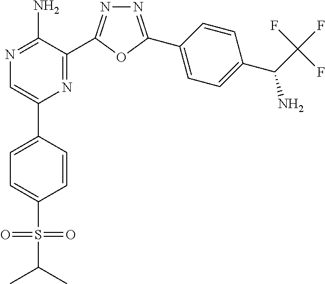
N1=C(C2=CC=C(C(C(F)(F)F)N)C=C2)OC(C2=NC(C3=CC=C(S(C(C)C)(=O)=O)C=C3)=CN=C2N)=N1
